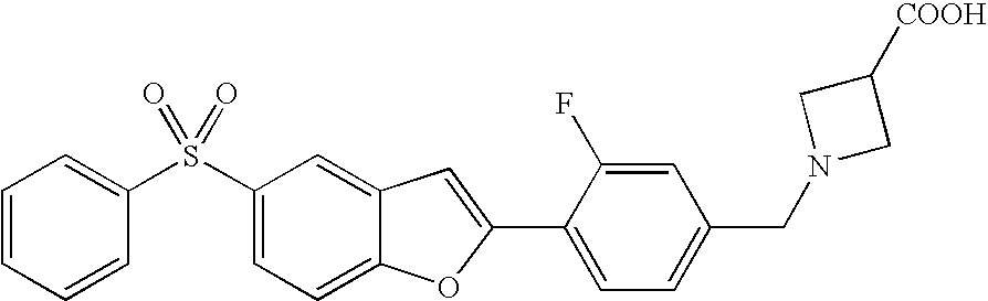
C1(S(C2=CC=CC=C2)(=O)=O)=CC=C2C(=C1)C=C(C1=CC=C(CN3CC([COOH])C3)C=C1F)O2
